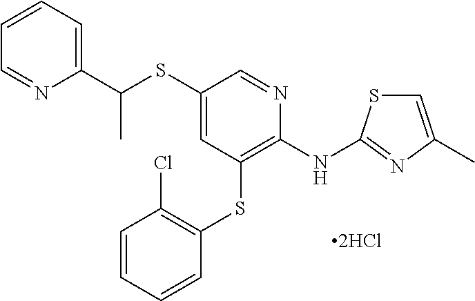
C1(SC(C2=CC=CC=N2)C)=CC(SC2=C(Cl)C=CC=C2)=C(NC2=NC(C)=CS2)N=C1.[2HCl]
